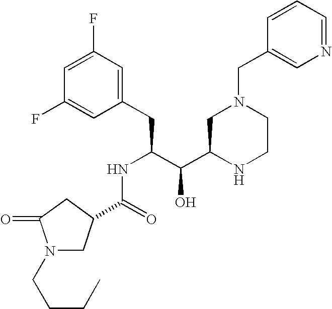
C(=O)(NC(CC1=CC(F)=CC(F)=C1)C(C1NCCN(CC2=CN=CC=C2)C1)O)C1CN(CCCC)C(=O)C1
